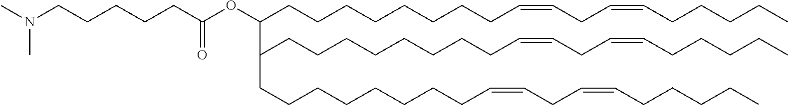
N(CCCCCC(OC(CCCCCCCCC=CCC=CCCCCC)C(CCCCCCCCC=CCC=CCCCCC)CCCCCCCCC=CCC=CCCCCC)=O)(C)C
